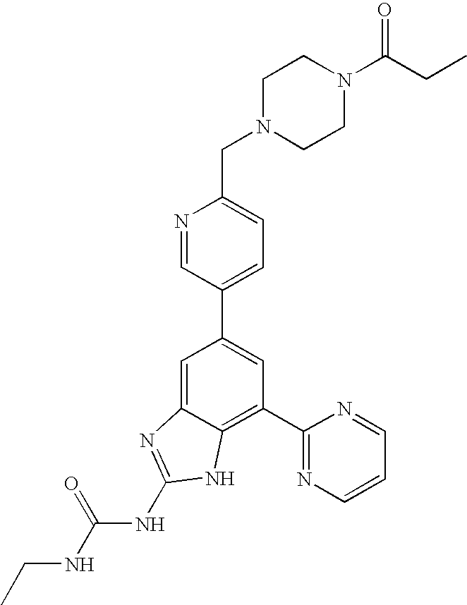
N1=CC(C2=CC(C3=NC=CC=N3)=C3C(=C2)N=C(NC(NCC)=O)N3)=CC=C1CN1CCN(C(CC)=O)CC1
